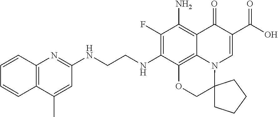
C1(F)=C(NCCNC2=NC3=C(C(C)=C2)C=CC=C3)C2=C3C(=C1N)C(=O)C(C(O)=O)=CN3C1(CO2)CCCC1
